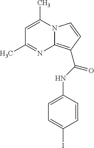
N12C(=C(C(NC3=CC=C(I)C=C3)=O)C=C1)N=C(C)C=C2C
